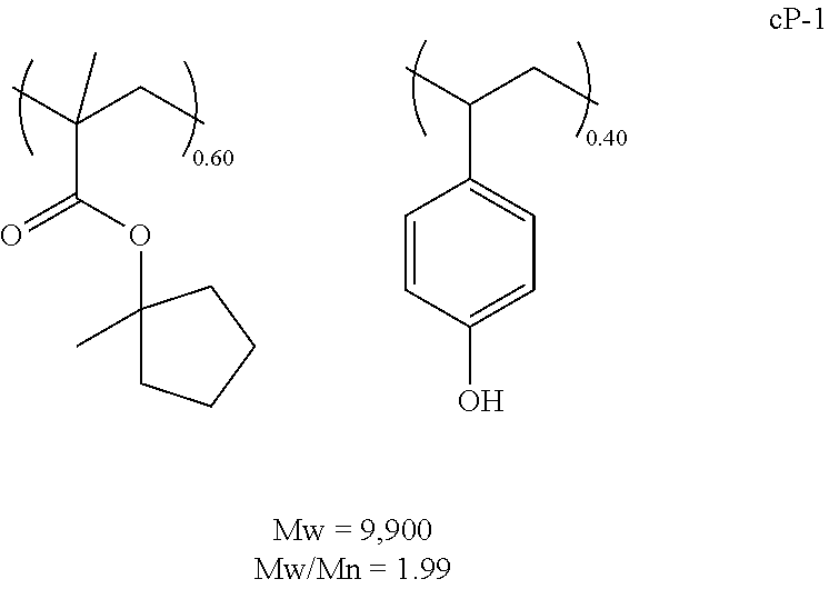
C1=CC(O)=CC=C1C(C)CC.O(C(C(C)(C)CC)=O)C1(C)CCCC1
